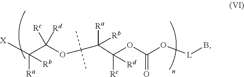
C(OC(=O)O[L]B)(C([Rb])(C(C)(C)OC(C([X])([Ra])[Rb])([Rc])[Rd])[Ra])([Rc])[Rd]
